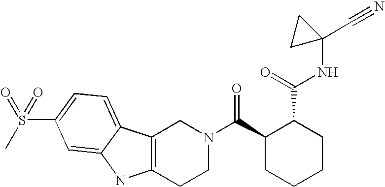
C12=C(CCN(C(C3CCCCC3C(=O)NC3(C#N)CC3)=O)C1)NC1=CC(S(C)(=O)=O)=CC=C21
